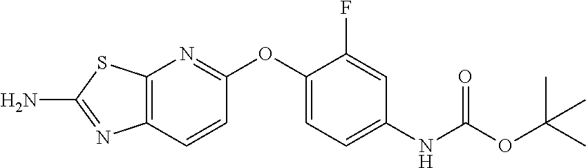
C12=C(C=CC(OC3=CC=C(NC(OC(C)(C)C)=O)C=C3F)=N1)N=C(N)S2
